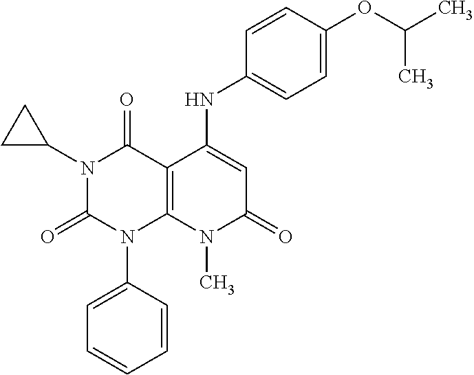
C1=CC(N2C3=C(C(=O)N(C4CC4)C2=O)C(NC2=CC=C(OC(C)C)C=C2)=CC(=O)N3C)=CC=C1
